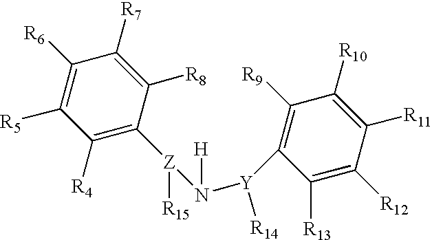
C1([R6])=C([R5])C([R4])=C([Z]([R15])N([H])[Y](C2=C([R9])C([R10])=C([R11])C([R12])=C2[R13])[R14])C([R8])=C1[R7]
